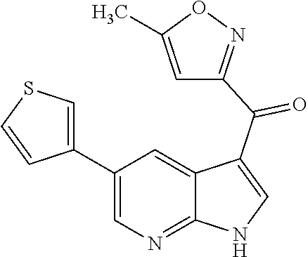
C1(C2=CSC=C2)=CN=C2C(=C1)C(C(=O)C1=NOC(C)=C1)=CN2
